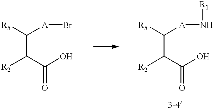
C(C([R2])C(O)=O)([R5])[A]Br.C(C([R2])C(O)=O)([R5])[A]N[R1]
